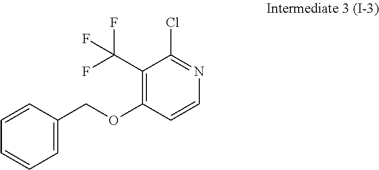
C1(C(F)(F)F)=C(OCC2=CC=CC=C2)C=CN=C1Cl
